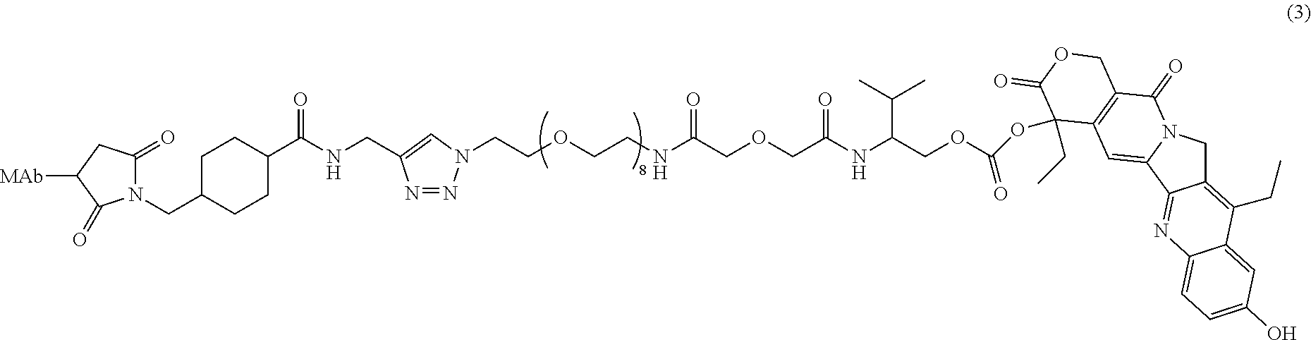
N1(CC2CCC(C(NCC3=CN(CCOCCNC(COCC(NC(C(C)C)COC(OC4(CC)C5=C(C(=O)N6CC7=C(CC)C8=CC(O)=CC=C8N=C7C6=C5)COC4=O)=O)=O)=O)N=N3)=O)CC2)C(=O)CC([MAb])C1=O
